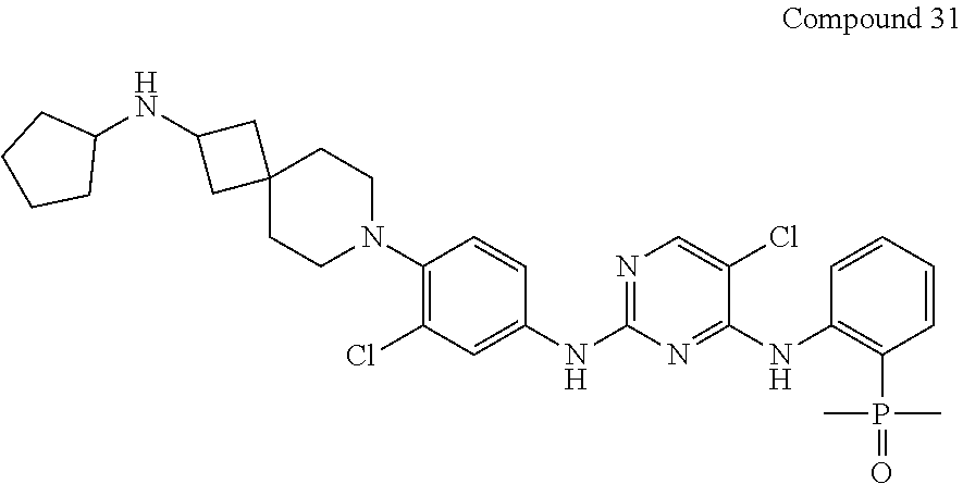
C1(N2CCC3(CC2)CC(NC2CCCC2)C3)=C(Cl)C=C(NC2=NC=C(Cl)C(NC3=C(P(C)(C)=O)C=CC=C3)=N2)C=C1
